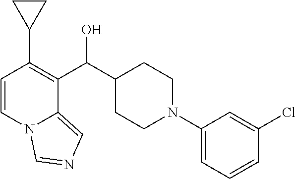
C1=CN2C(=CN=C2)C(C(C2CCN(C3=CC=CC(Cl)=C3)CC2)O)=C1C1CC1
